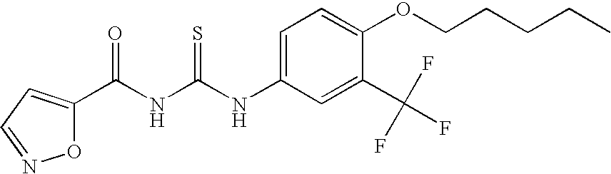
N(C(NC(=O)C1=CC=NO1)=S)C1=CC=C(OCCCCC)C(C(F)(F)F)=C1
